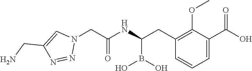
C1(CC(B(O)O)NC(=O)CN2C=C(CN)N=N2)=C(OC)C(C(O)=O)=CC=C1
